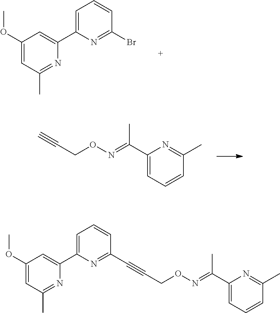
C#CCON=C(C1=CC=CC(C)=N1)C.C1=C(C2=CC(OC)=CC(C)=N2)N=C(Br)C=C1.C1=C(C2=CC(OC)=CC(C)=N2)N=C(C#CCON=C(C2=CC=CC(C)=N2)C)C=C1
